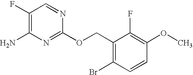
C1(F)=C(N)N=C(OCC2=C(Br)C=CC(OC)=C2F)N=C1
